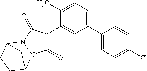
C1(=O)C(C2=CC(C3=CC=C(Cl)C=C3)=CC=C2C)C(=O)N2N1C1CCC2C1
